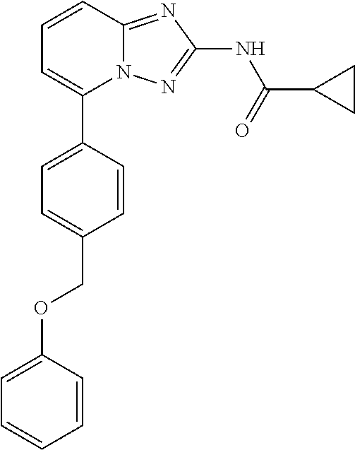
C1=CC2=NC(NC(=O)C3CC3)=NN2C(C2=CC=C(COC3=CC=CC=C3)C=C2)=C1
